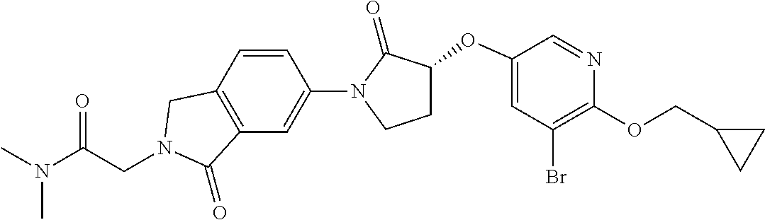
C(CN1CC2=C(C=C(N3C(=O)C(OC4=CC(Br)=C(OCC5CC5)N=C4)CC3)C=C2)C1=O)(N(C)C)=O
